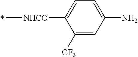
[NHCO](C)C1=CC=C(N)C=C1[CF3]
